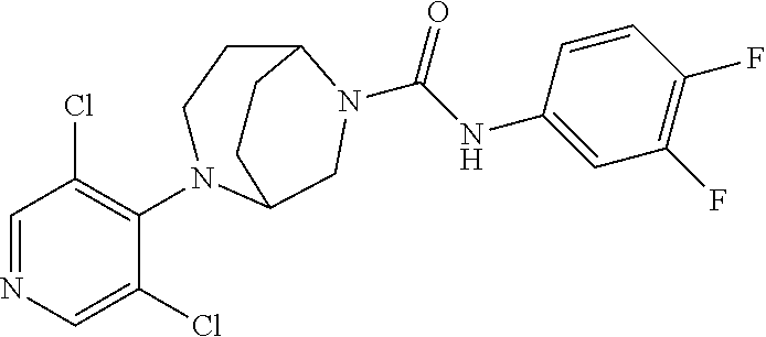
C1=NC=C(Cl)C(N2CCC3N(C(NC4=CC(F)=C(F)C=C4)=O)CC2CC3)=C1Cl
